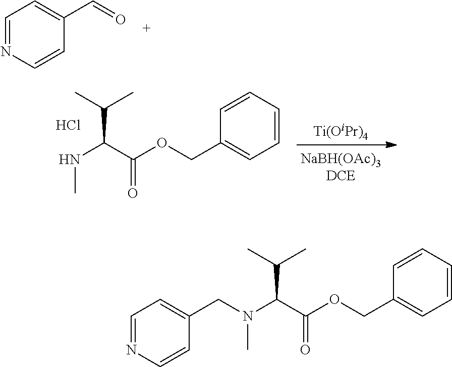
C(C1=CC=CC=C1)OC(C(N(C)CC1=CC=NC=C1)C(C)C)=O.C1=NC=CC(C=O)=C1.[Ti(OiPr)4].Cl.C(C1=CC=CC=C1)OC(C(NC)C(C)C)=O
